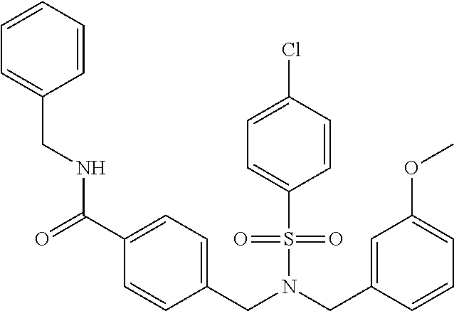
C1=CC=CC(CNC(=O)C2=CC=C(CN(S(=O)(=O)C3=CC=C(Cl)C=C3)CC3=CC(OC)=CC=C3)C=C2)=C1
